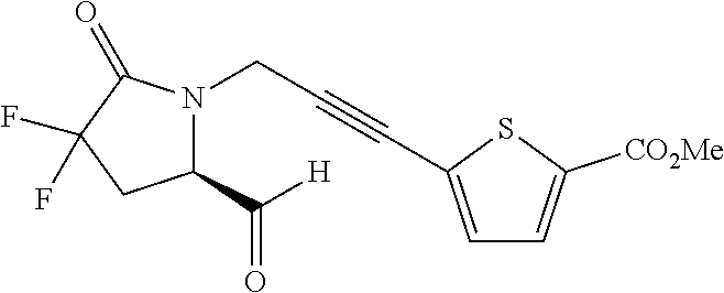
N1(CC#CC2=CC=C([CO2Me])S2)C(C(=O)[H])CC(F)(F)C1=O
